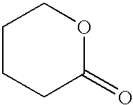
C1CCC(=O)OC1
